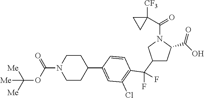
C1(C(C2=C(Cl)C=C(C3CCN(C(OC([Me])([Me])[Me])=O)CC3)C=C2)(F)F)CC(C(O)=O)N(C(C2([CF3])CC2)=O)C1
